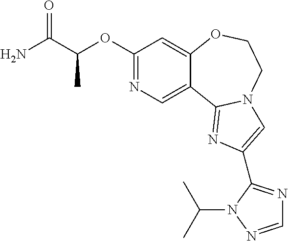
C1(OC(C(N)=O)C)=NC=C2C(=C1)OCCN1C2=NC(C2=NC=NN2C(C)C)=C1
